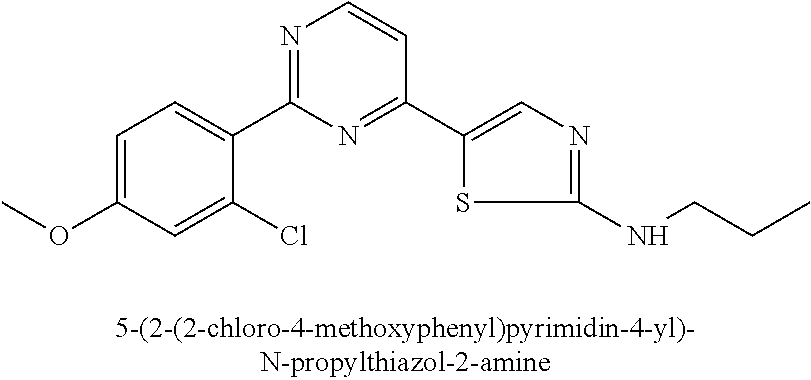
C1=C(OC)C=C(Cl)C(C2=NC=CC(C3=CN=C(NCCC)S3)=N2)=C1
